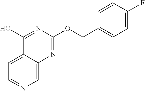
C1=C2C(=CC=N1)C(O)=NC(OCC1=CC=C(F)C=C1)=N2
